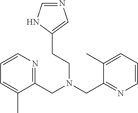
C1=CN=C(CN(CC2=NC=CC=C2C)CCC2=CN=CN2)C(C)=C1
